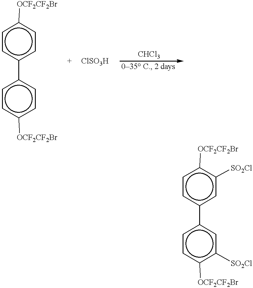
c1cc(-c2ccc([OCF2CF2Br])cc2)ccc1[OCF2CF2Br].c1cc(-c2cc([SO2Cl])c([OCF2CF2Br])cc2)cc([SO2Cl])c1[OCF2CF2Br]
